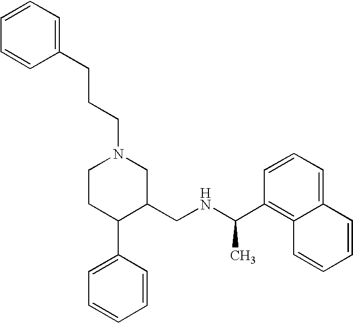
C1CC(C2=CC=CC=C2)C(CNC(C2=C3C(=CC=C2)C=CC=C3)C)CN1CCCC1=CC=CC=C1
